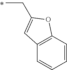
C1(CC)=CC2=C(O1)C=CC=C2
